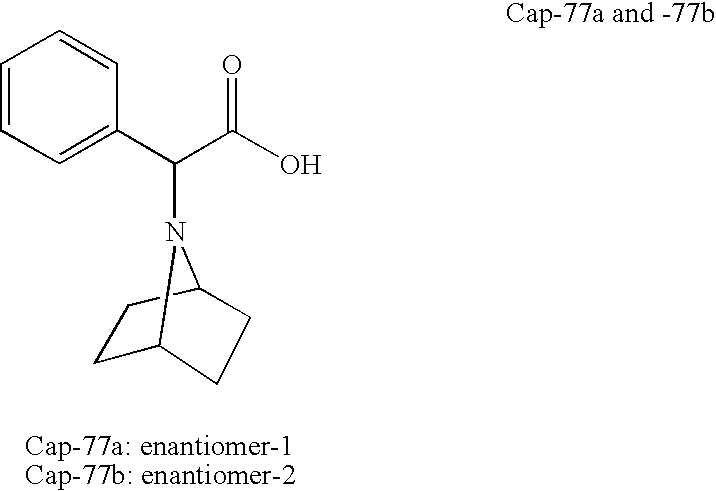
C1=CC=C(C(C(O)=O)N2C3CCC2CC3)C=C1
